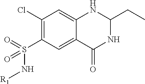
C1(Cl)=C(S(=O)(N[R1])=O)C=C2C(=C1)NC(CC)NC2=O
